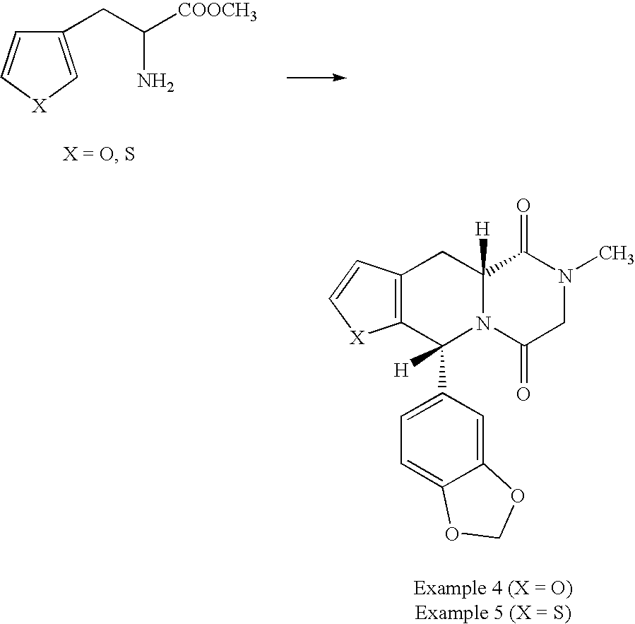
C1(CC([COOCH3])N)=C[X]C=C1.C12=C(C(C3=CC=C4C(=C3)OCO4)([H])N3C([H])(C1)C(=O)N(C)CC3=O)[X]C=C2
